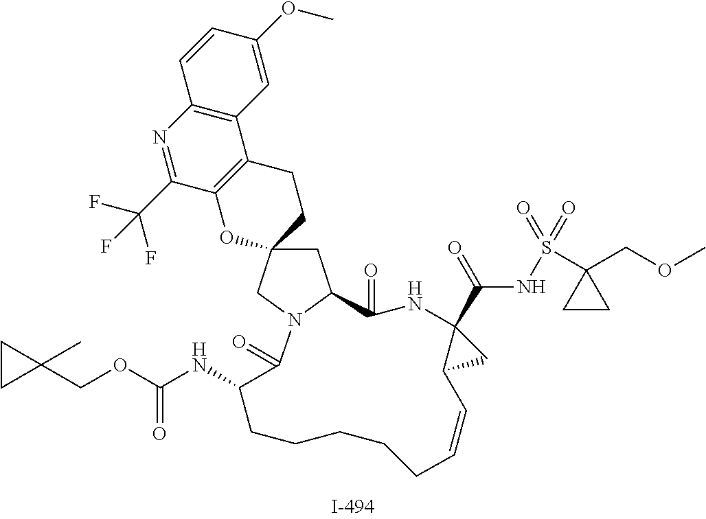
C1C2(CN3C1C(=O)NC1(C(NS(C4(COC)CC4)(=O)=O)=O)CC1C=CCCCCCC(NC(OCC1(C)CC1)=O)C3=O)CCC1=C(O2)C(C(F)(F)F)=NC2=C1C=C(OC)C=C2
